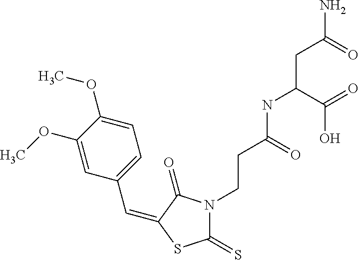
C(C1=CC=C(OC)C(OC)=C1)=C1C(=O)N(CCC(NC(CC(N)=O)C(=O)O)=O)C(=S)S1
